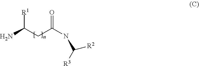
NC(CC(NC([R3])[R2])=O)[R1]
